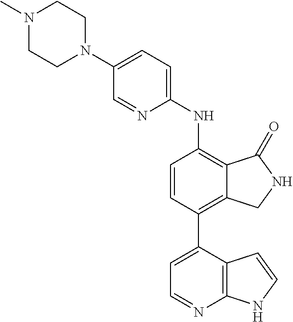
N1(C)CCN(C2=CC=C(NC3=C4C(=C(C5=CC=NC6=C5C=CN6)C=C3)CNC4=O)N=C2)CC1
